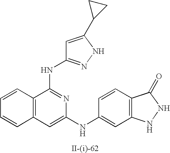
C12=C(C=C(NC3=CC4=C(C=C3)C(=O)NN4)N=C1NC1=NNC(C3CC3)=C1)C=CC=C2
